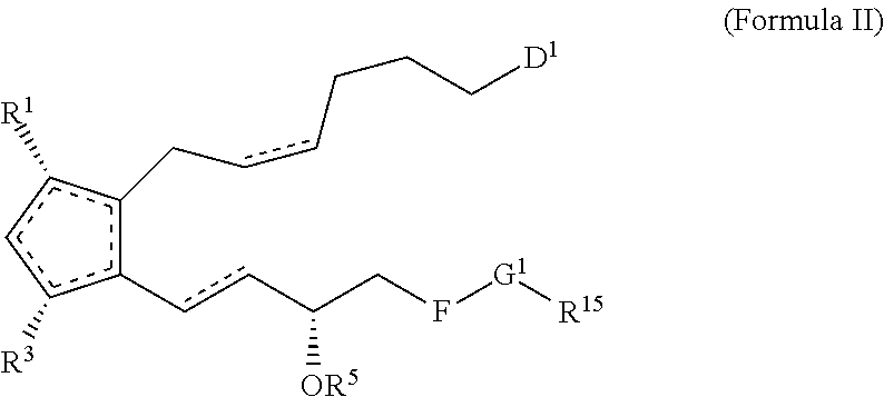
c1(-ccC(CF[G1][R15])[OR5])c(CccCCC[D1])c([R1])cc1[R3]
